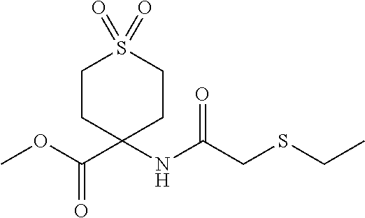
C1CC(C(=O)OC)(NC(CSCC)=O)CCS1(=O)=O
